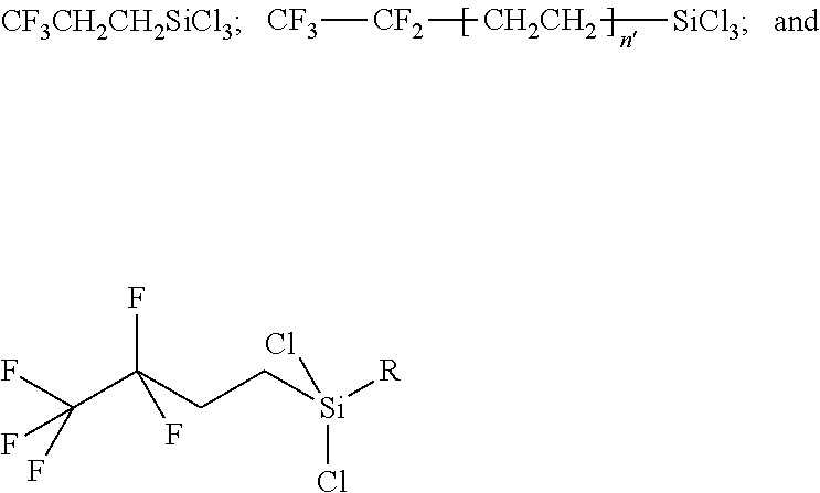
[CF2]([CF3])[CH2CH2][SiCl3].C(C(CC[Si]([R])(Cl)Cl)(F)F)(F)(F)F
